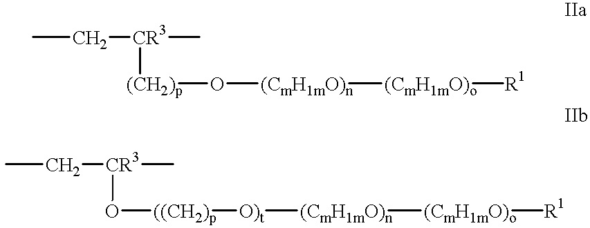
CC[CR3](C)[(CH2)p]O[(CmH1mO)n][(CmH1mO)o][R1].CC[CR3](C)O[((CH2)p][O)t][(CmH1mO)n][(CmH1mO)o][R1]
